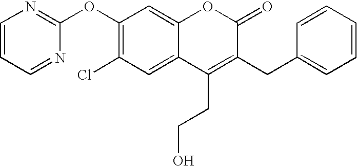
C1(OC2=NC=CC=N2)=C(Cl)C=C2C(=C1)OC(=O)C(CC1=CC=CC=C1)=C2CCO
